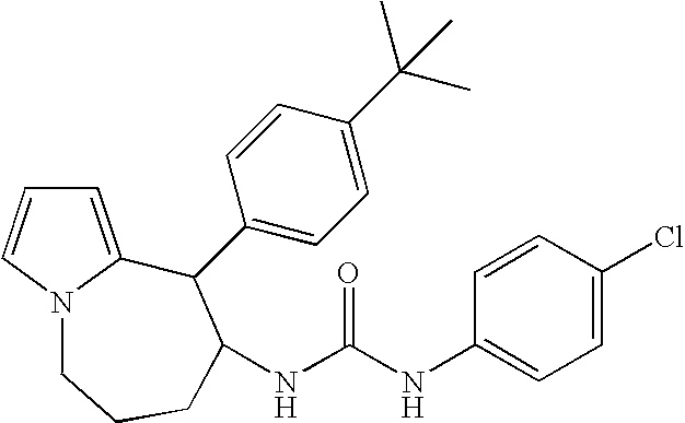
C1=C2N(C=C1)CCCC(NC(NC1=CC=C(Cl)C=C1)=O)C2C1=CC=C(C(C)(C)C)C=C1
